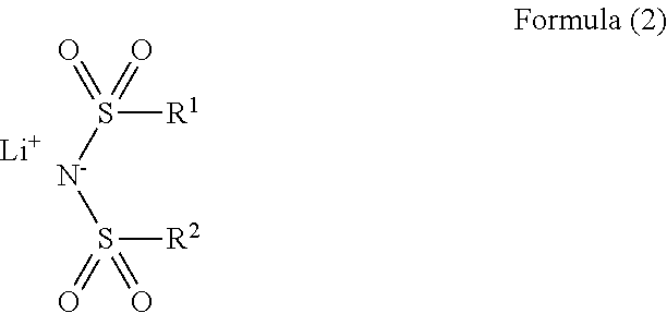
O=S(=O)([R1])[N-]S(=O)(=O)[R2].[Li]
